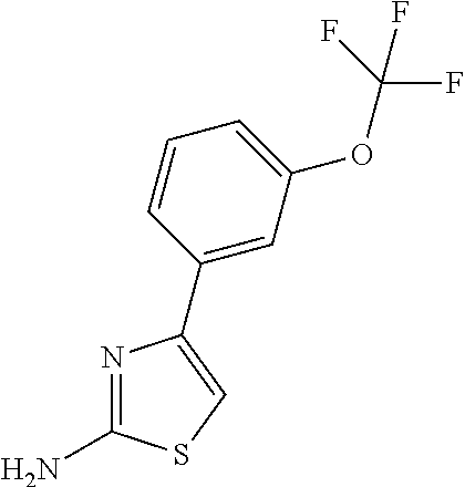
N1=C(N)SC=C1C1=CC(OC(F)(F)F)=CC=C1
